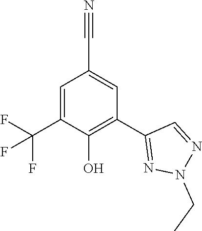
C1=C(C(F)(F)F)C(O)=C(C2=NN(CC)N=C2)C=C1C#N
